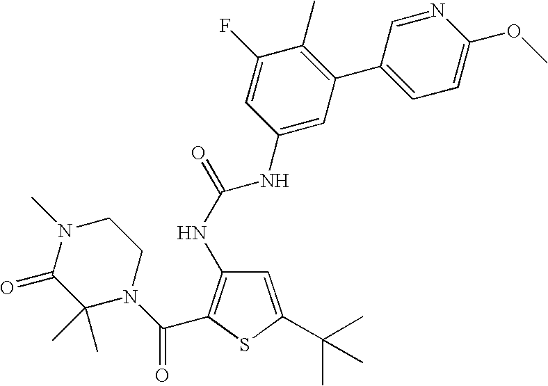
C1(C)(C)N(C(=O)C2=C(NC(=O)NC3=CC(C4=CC=C(OC)N=C4)=C(C)C(F)=C3)C=C(C(C)(C)C)S2)CCN(C)C1=O
